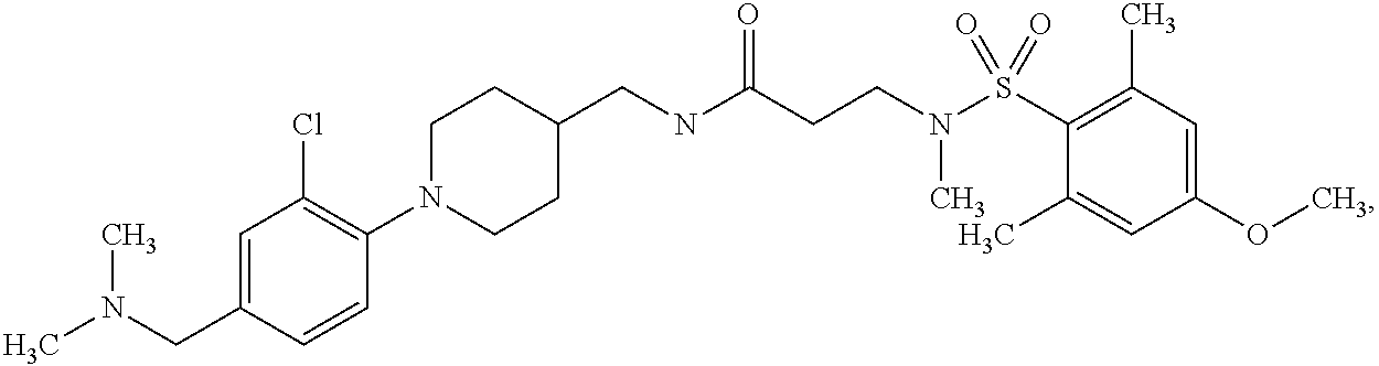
C(NC(CCN(S(C1=C(C)C=C(OC)C=C1C)(=O)=O)C)=O)C1CCN(C2=C(Cl)C=C(CN(C)C)C=C2)CC1
